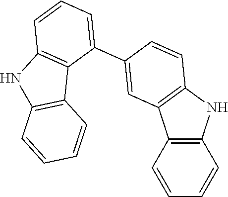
C1=CC2=C(C=C1)NC1=C2C=C(C2=CC=CC3=C2C2=C(N3)C=CC=C2)C=C1
